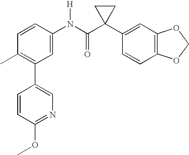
C1(C2=C(C)C=CC(N(C(C3(C4=CC5=C(C=C4)OCO5)CC3)=O)[H])=C2)=CN=C(OC)C=C1
